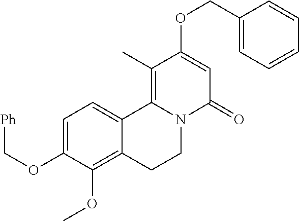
C1=C(OC[Ph])C(OC)=C2C(=C1)C1=C(C)C(OCC3=CC=CC=C3)=CC(=O)N1CC2
